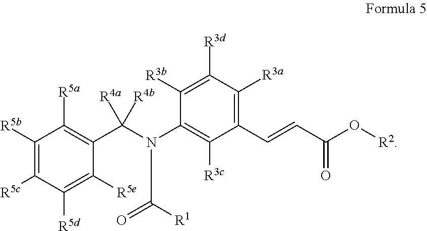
C1([R3b])=C([R3d])C([R3a])=C(C=CC(O[R2])=O)C([R3c])=C1N(C(=O)[R1])C(C1=C([R5a])C([R5b])=C([R5c])C([R5d])=C1[R5e])([R4a])[R4b]
